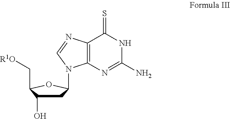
C1C(O)C(C[R1O])OC1N1C2=C(N=C1)C(=S)NC(N)=N2
